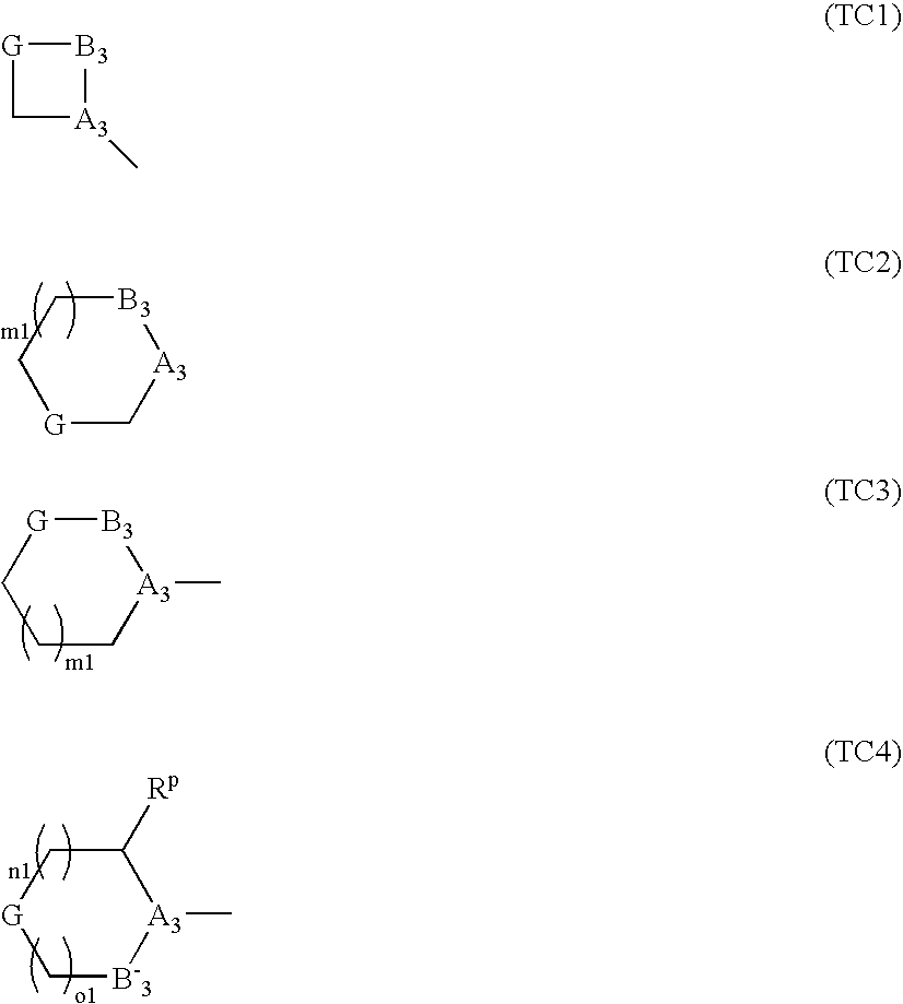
C1[G]C[A3][B3]C1.C1C[A3](C)[B3][G]C1.C1[B-3][A3](C)C([Rp])C[G]1.[G]1C[A3](C)[B3]1
